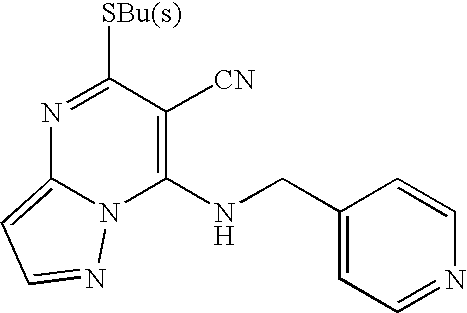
N1=C([SBu(s)])C([CN])=C(NCC2=CC=NC=C2)N2C1=CC=N2
